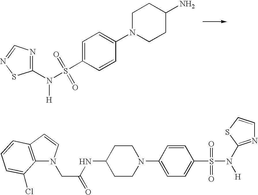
C1=C(S(N([H])C2=NC=NS2)(=O)=O)C=CC(N2CCC(N)CC2)=C1.C1C(NC(CN2C3=C(C=C2)C=CC=C3Cl)=O)CCN(C2=CC=C(S(N(C3=NC=CS3)[H])(=O)=O)C=C2)C1
